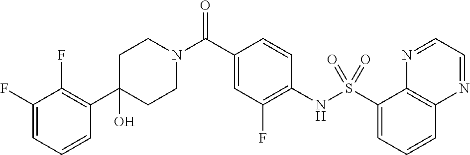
C1(C2=C(F)C(F)=CC=C2)(O)CCN(C(C2=CC(F)=C(NS(C3=CC=CC4=C3N=CC=N4)(=O)=O)C=C2)=O)CC1
